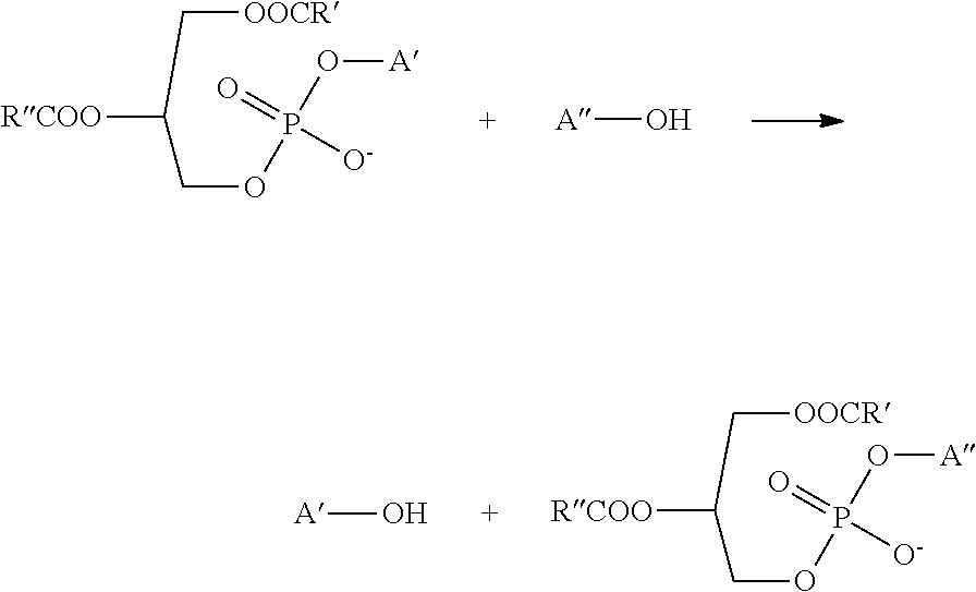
[RCOO]C(C[OOCR])COP(O[A])(=O)[O-].O[A].O[A].[RCOO]C(C[OOCR])COP(O[A])(=O)[O-]
